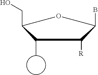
C1(C)C(CO)OC(B)C1[R]
